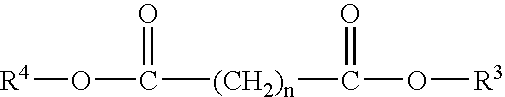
O(C(=O)[(CH2)n]C(=O)O[R3])[R4]
